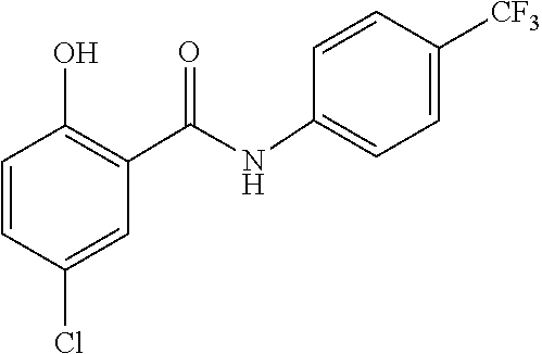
C1=CC([CF3])=CC=C1NC(C1=C(O)C=CC(Cl)=C1)=O
